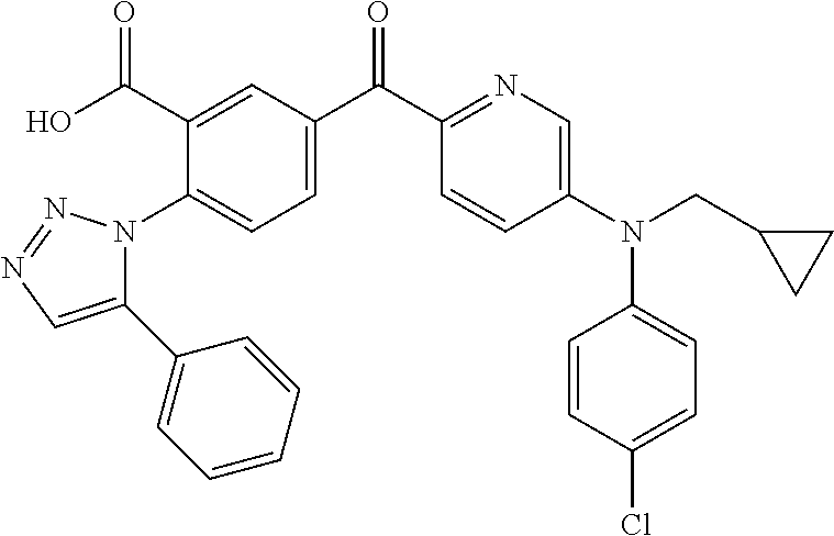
C1=C(C(C2=NC=C(N(CC3CC3)C3=CC=C(Cl)C=C3)C=C2)=O)C=C(C(O)=O)C(N2C(C3=CC=CC=C3)=CN=N2)=C1
